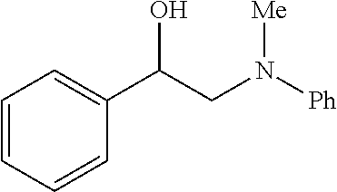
C1=CC=CC(C(CN([Ph])[Me])O)=C1
